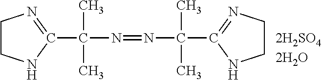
C1CNC(C(N=NC(C2=NCCN2)(C)C)(C)C)=N1
